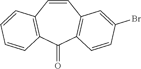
C1=CC2=C(C(=O)C3=C1C=CC=C3)C=CC(Br)=C2
